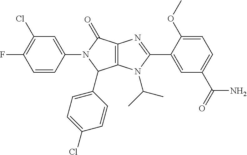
C12=C(N(C(C)C)C(C3=CC(C(=O)N)=CC=C3OC)=N1)C(C1=CC=C(Cl)C=C1)N(C1=CC(Cl)=C(F)C=C1)C2=O
